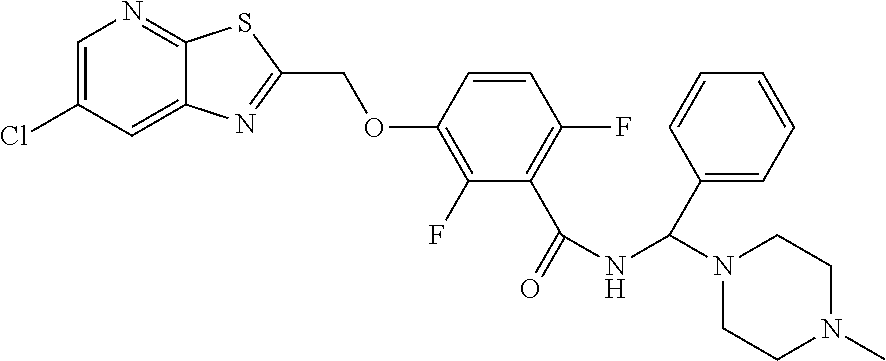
C1=C(Cl)C=C2C(=N1)SC(COC1=C(F)C(C(=O)NC(N3CCN(C)CC3)C3=CC=CC=C3)=C(F)C=C1)=N2
